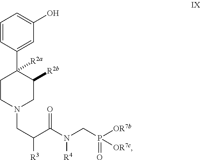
C1=CC(C2([R2a])CCN(CC(C(N(CP([OR7b])(=O)[OR7c])[R4])=O)[R3])CC2[R2b])=CC(O)=C1
